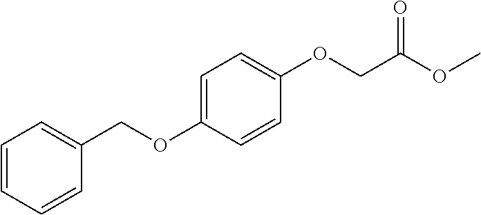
C1=CC=CC(COC2=CC=C(OCC(OC)=O)C=C2)=C1
